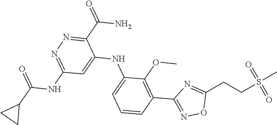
C1=CC=C(NC2=CC(NC(C3CC3)=O)=NN=C2C(N)=O)C(OC)=C1C1=NOC(CCS(C)(=O)=O)=N1
